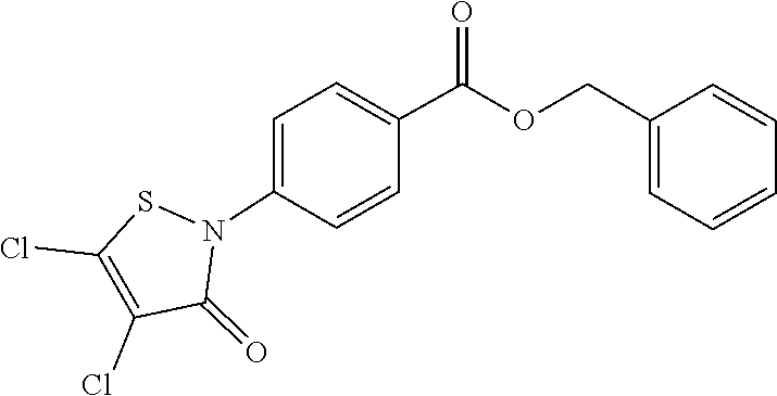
ClC1=C(Cl)C(=O)N(C2=CC=C(C(=O)OCC3=CC=CC=C3)C=C2)S1
